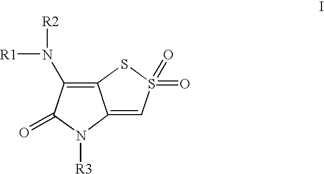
[R1]N([R2])C1=C2C(=CS(=O)(=O)S2)N([R3])C1=O
